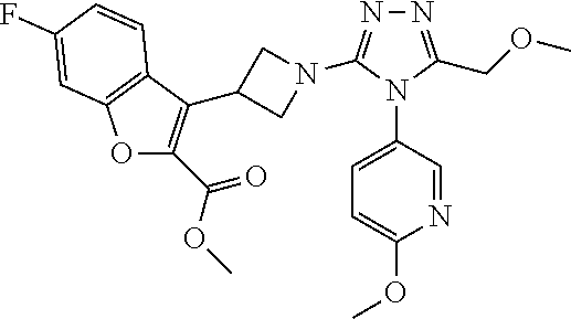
N1=C(COC)N(C2=CC=C(OC)N=C2)C(N2CC(C3=C(C(OC)=O)OC4=C3C=CC(F)=C4)C2)=N1
